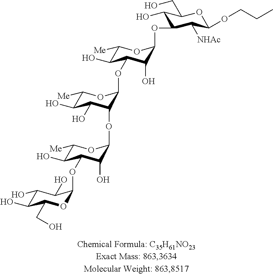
C1(O)C(O)C(CO)OC(OC2C(O)C([Me])OC(OC3C(O)C(O)C([Me])OC3OC3C(O)C([Me])OC(OC4C(O)C(CO)OC(OCCC)C4[NHAc])C3O)C2O)C1O
